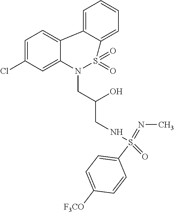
C1=C(Cl)C=C2C(=C1)C1=CC=CC=C1S(=O)(=O)N2CC(CNS(=NC)(=O)C1=CC=C([F3CO])C=C1)O
